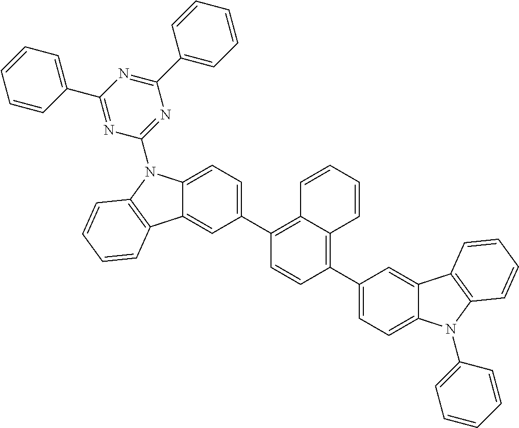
C1(C2=C3C(=C(C4=CC=C5C(=C4)C4=C(N5C5=CC=CC=C5)C=CC=C4)C=C2)C=CC=C3)=CC=C2C(=C1)C1=C(N2C2=NC(C3=CC=CC=C3)=NC(C3=CC=CC=C3)=N2)C=CC=C1
